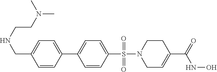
C1=CC(C2=CC=C(S(=O)(=O)N3CC=C(C(=O)NO)CC3)C=C2)=CC=C1CNCCN(C)C
